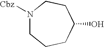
N1([Cbz])CCCC(O)CC1
